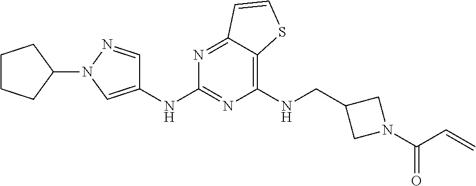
C1(NCC2CN(C(C=C)=O)C2)=C2C(=NC(NC3=CN(C4CCCC4)N=C3)=N1)C=CS2
